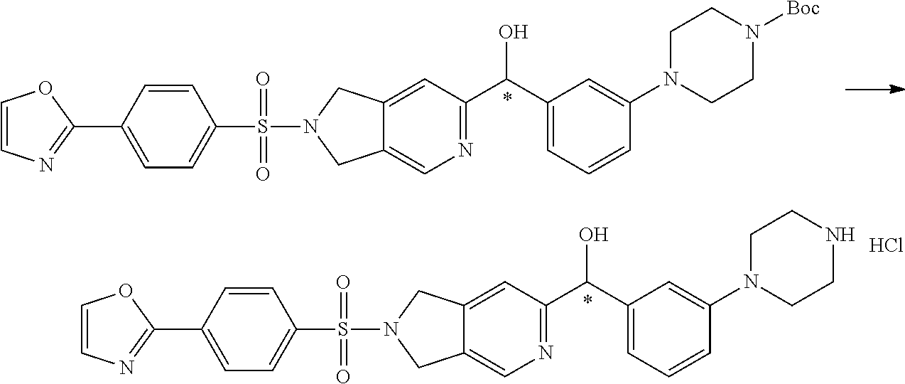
C1=C(C2=NC=CO2)C=CC(S(N2CC3=CN=C(C(C4=CC=CC(N5CCNCC5)=C4)O)C=C3C2)(=O)=O)=C1.Cl.C1=C(C2=NC=CO2)C=CC(S(N2CC3=CN=C(C(C4=CC=CC(N5CCN([Boc])CC5)=C4)O)C=C3C2)(=O)=O)=C1
